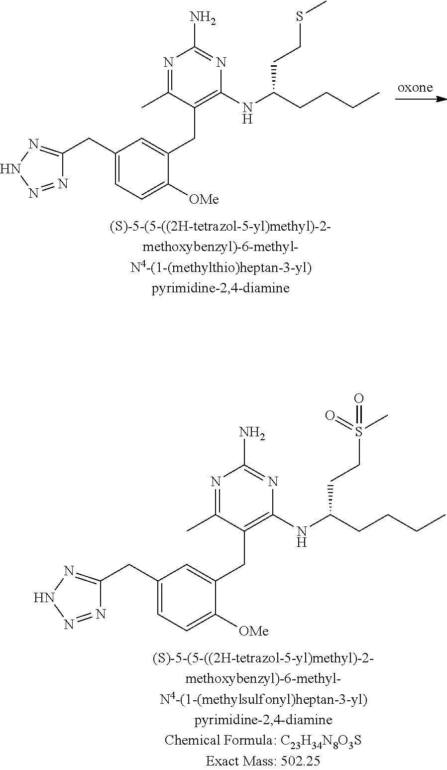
C1(CC2=CC=C([OMe])C(CC3=C(NC(CCS(C)(=O)=O)CCCC)N=C(N)N=C3C)=C2)=NNN=N1.C1(CC2=CC=C([OMe])C(CC3=C(NC(CCSC)CCCC)N=C(N)N=C3C)=C2)=NNN=N1
